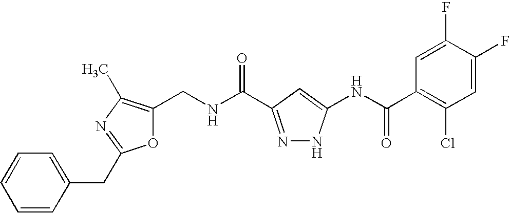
C1(CNC(=O)C2=NNC(NC(C3=C(Cl)C=C(F)C(F)=C3)=O)=C2)=C(C)N=C(CC2=CC=CC=C2)O1
